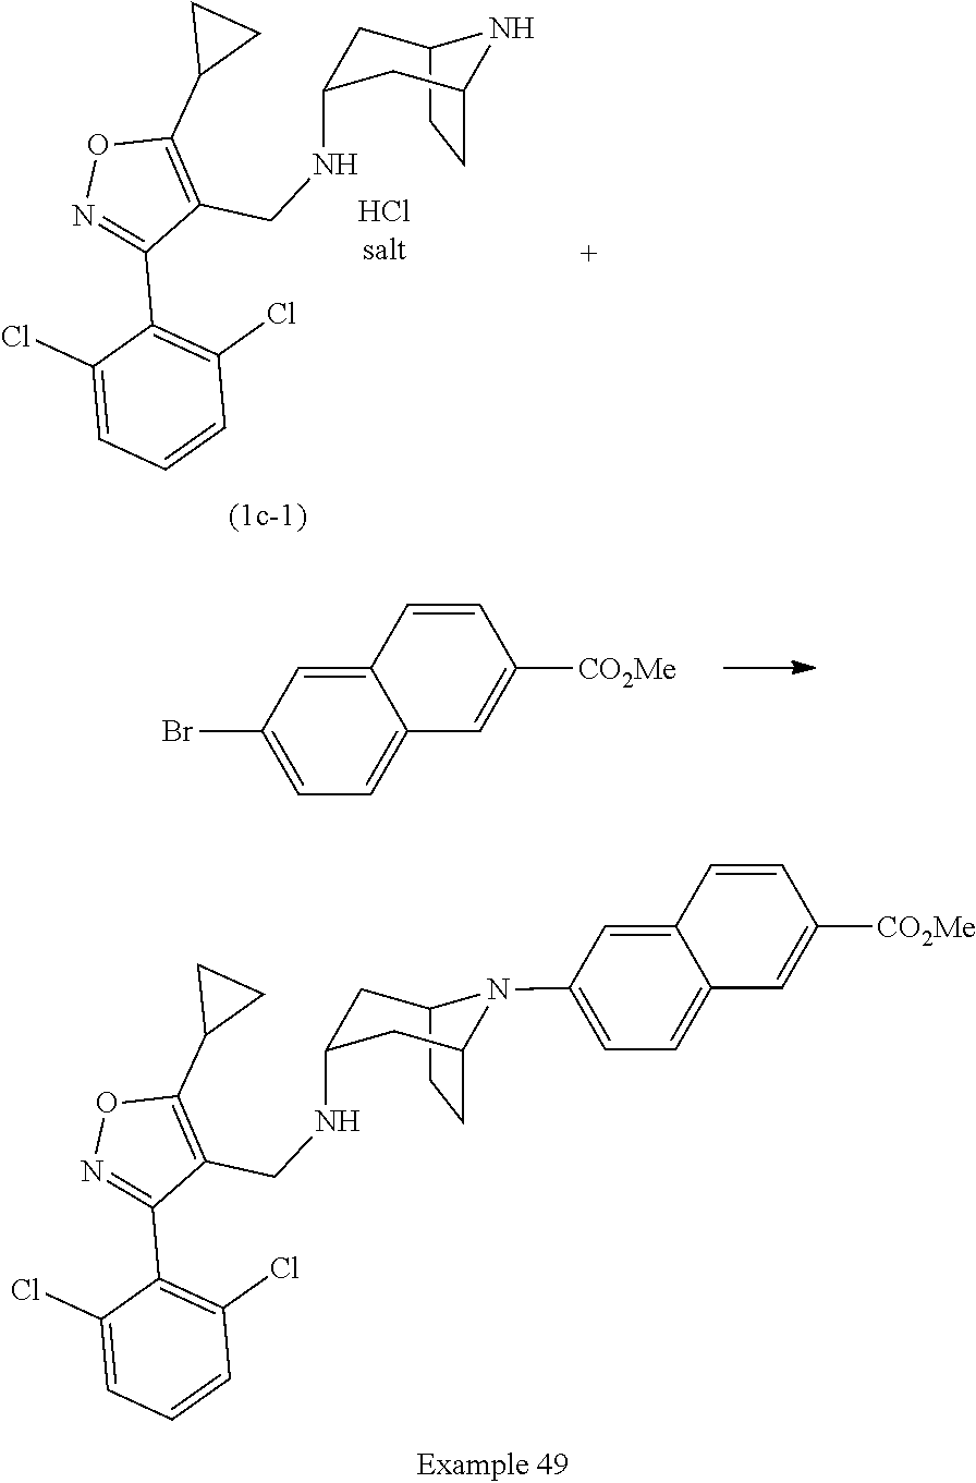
C12=CC(Br)=CC=C1C=C([CO2Me])C=C2.C12CCC(CC(NCC3=C(C4CC4)ON=C3C3=C(Cl)C=CC=C3Cl)C1)N2C1=CC=C2C(=C1)C=CC([CO2Me])=C2.C12CCC(CC(NCC3=C(C4CC4)ON=C3C3=C(Cl)C=CC=C3Cl)C1)N2
